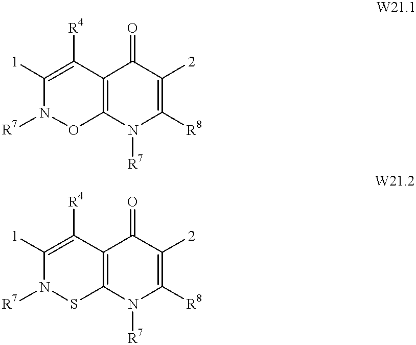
C1([1])=C([R4])C2=C(ON1[R7])N([R7])C([R8])=C([2])C2=O.C1([1])=C([R4])C2=C(SN1[R7])N([R7])C([R8])=C([2])C2=O
